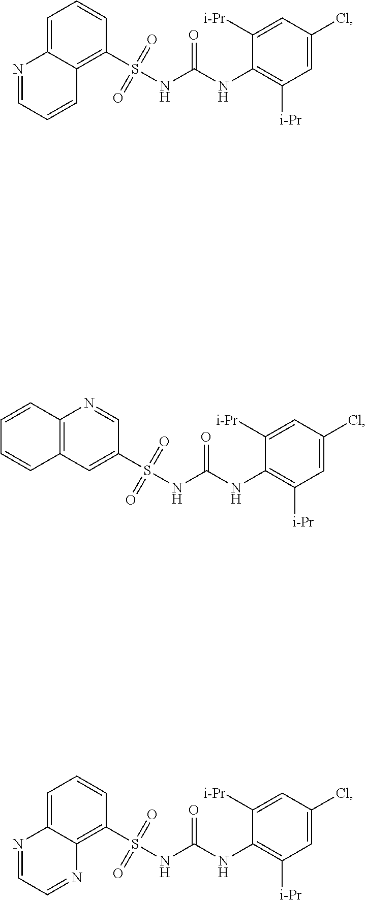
C1=C(Cl)C=C([i-Pr])C(NC(NS(C2=CC3=C(N=C2)C=CC=C3)(=O)=O)=O)=C1[i-Pr].C1=C(Cl)C=C([i-Pr])C(NC(NS(C2=C3C(=CC=C2)N=CC=N3)(=O)=O)=O)=C1[i-Pr].C1=C(Cl)C=C([i-Pr])C(NC(NS(C2=C3C(=CC=C2)N=CC=C3)(=O)=O)=O)=C1[i-Pr]
